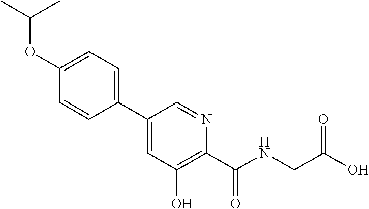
C1(C2=CC=C(OC(C)C)C=C2)=CC(O)=C(C(=O)NCC(O)=O)N=C1
